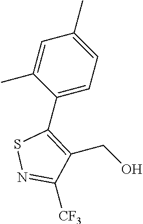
C1(C2=C(CO)C([CF3])=NS2)=CC=C(C)C=C1C
